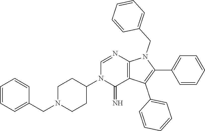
C1N(CC2=CC=CC=C2)CCC(N2C(=N)C3=C(N=C2)N(CC2=CC=CC=C2)C(C2=CC=CC=C2)=C3C2=CC=CC=C2)C1
